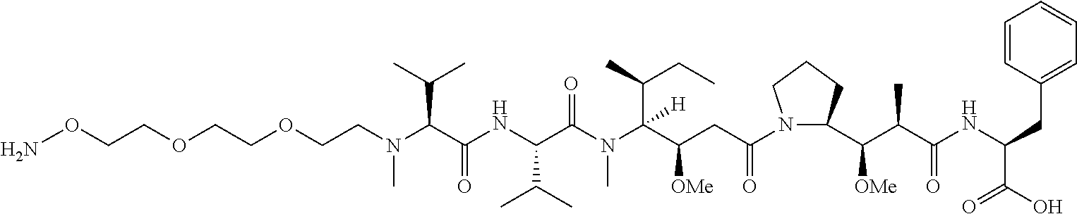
NOCCOCCOCCN(C(C(NC(C(N(C(C(CC(N1C(C(C(C)C(NC(CC2=CC=CC=C2)C(O)=O)=O)[OMe])CCC1)=O)[OMe])(C(CC)C)[H])C)=O)C(C)C)=O)C(C)C)C
